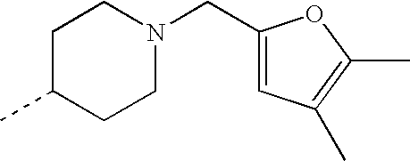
C1(CN2CCC(C)CC2)=CC(C)=C(C)O1
